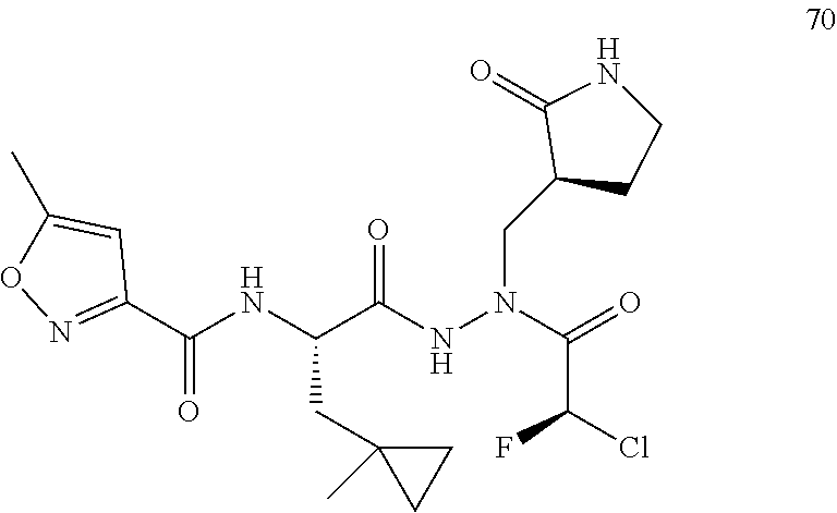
C(C(NN(CC1CCNC1=O)C(=O)C(Cl)F)=O)(NC(C1=NOC(C)=C1)=O)CC1(C)CC1
